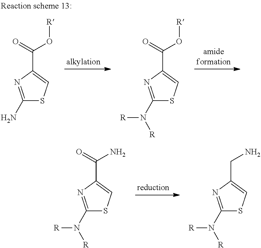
C1(N)=NC(C(=O)O[R])=CS1.C1(N([R])[R])=NC(C(=O)O[R])=CS1.C1(N([R])[R])=NC(C(=O)N)=CS1.C1(N([R])[R])=NC(CN)=CS1
